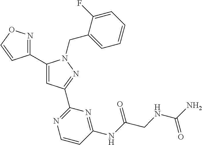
C1(C2=NOC=C2)=CC(C2=NC=CC(NC(=O)CNC(N)=O)=N2)=NN1CC1=CC=CC=C1F
